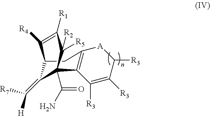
C12C(=C([H])[R7])C(C(N)=O)(C3=C(C1)[A]C([R3])C([R3])=C3[R3])C([R5])([R2])C([R1])=C2[R4]
